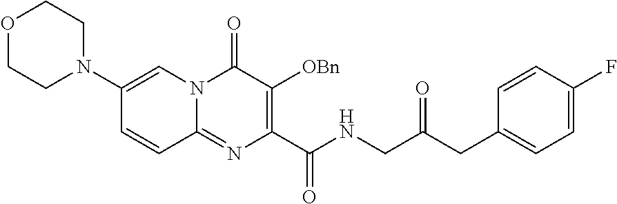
O1CCN(C2=CN3C(=NC(C(NCC(=O)CC4=CC=C(F)C=C4)=O)=C([OBn])C3=O)C=C2)CC1
